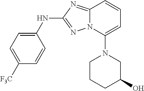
C12=NC(NC3=CC=C([F3C])C=C3)=NN1C(N1CCCC(O)C1)=CC=C2
